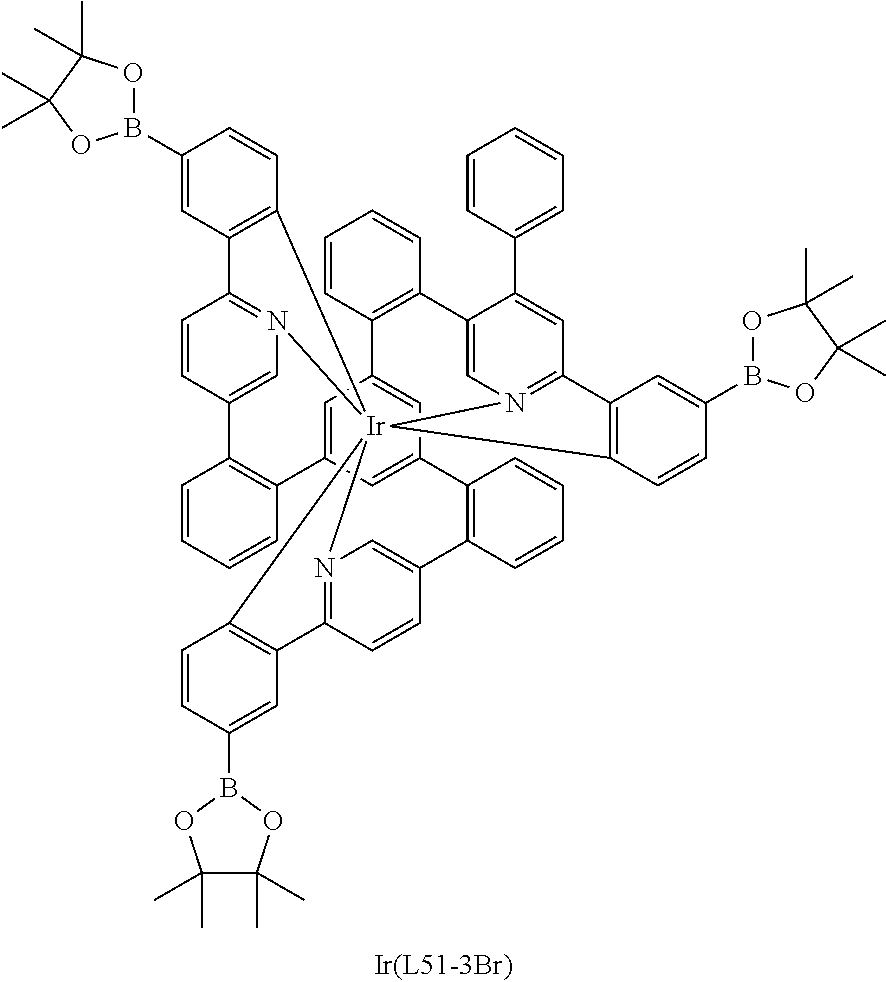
C1(B2OC(C)(C)C(C)(C)O2)=CC2=C(C=C1)[Ir]1345N6=C2C=CC(=C6)C2=C(C=CC=C2)C2=CC(=CC(=C2)C2=C(C=CC=C2)C2=CN1=C(C=C2)C1=C3C=CC(B2OC(C)(C)C(C)(C)O2)=C1)C1=C(C=CC=C1)C1=CN4=C(C=C1C1=CC=CC=C1)C1=C5C=CC(B2OC(C)(C)C(C)(C)O2)=C1
